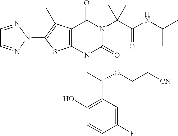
C12=C(N(CC(C3=C(O)C=CC(F)=C3)OCC[CN])C(=O)N(C(C(NC(C)C)=O)(C)C)C1=O)SC(N1N=CC=N1)=C2C
